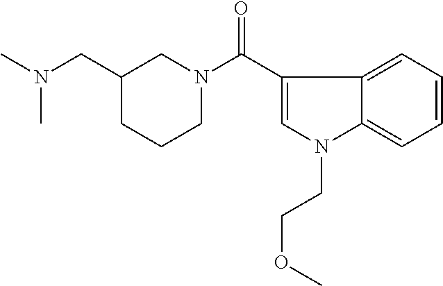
CN(C)CC1CCCN(C(C2=CN(CCOC)C3=CC=CC=C23)=O)C1
